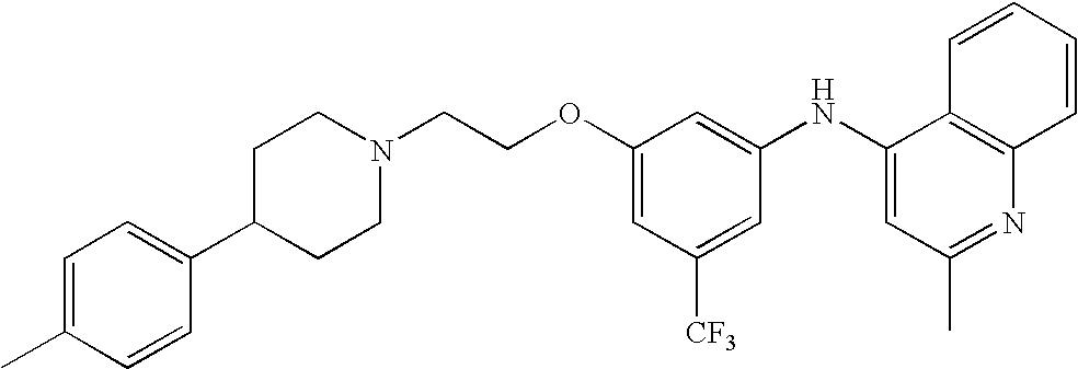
C1(NC2=CC(C)=NC3=C2C=CC=C3)=CC(OCCN2CCC(C3=CC=C(C)C=C3)CC2)=CC([CF3])=C1
